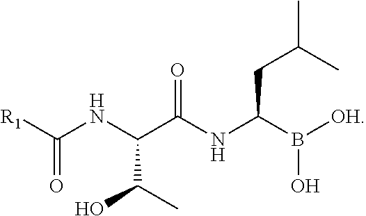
[R1]C(NC(C(NC(B([OH])O)CC(C)C)=O)C(C)O)=O
